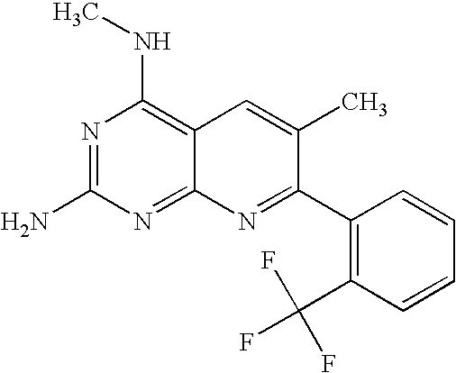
C12=NC(N)=NC(NC)=C1C=C(C)C(C1=C(C(F)(F)F)C=CC=C1)=N2
